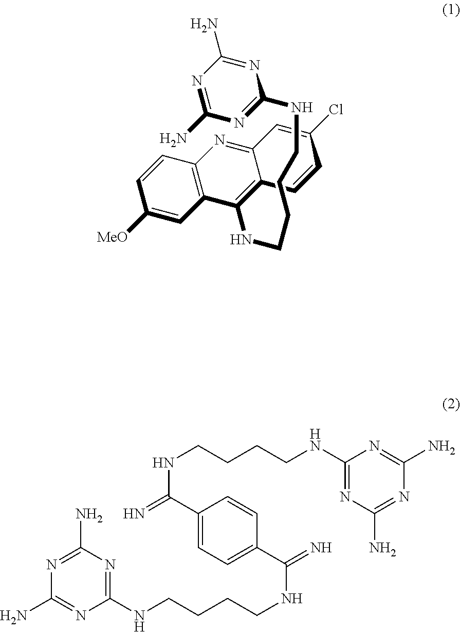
C1(NCCCCNC(=N)C2=CC=C(C(=N)NCCCCNC3=NC(N)=NC(N)=N3)C=C2)=NC(N)=NC(N)=N1.C12=C(C=CC([MeO])=C1)N=C1C(=C2NCCCCNC2=NC(N)=NC(N)=N2)C=CC(Cl)=C1
